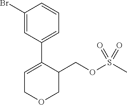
C1(Br)=CC(C2=CCOCC2COS(C)(=O)=O)=CC=C1
